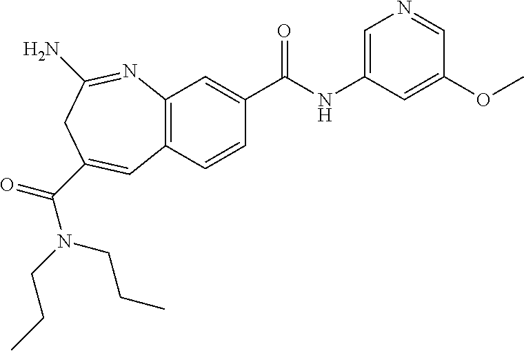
C12=C(C=CC(C(NC3=CN=CC(OC)=C3)=O)=C1)C=C(C(=O)N(CCC)CCC)CC(N)=N2
